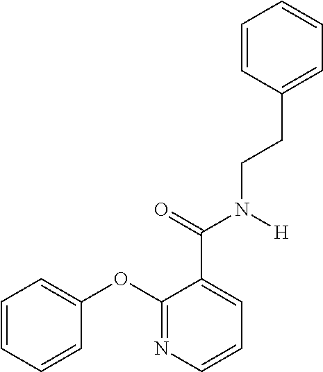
C1(CCN(C(=O)C2=CC=CN=C2OC2=CC=CC=C2)[H])=CC=CC=C1
